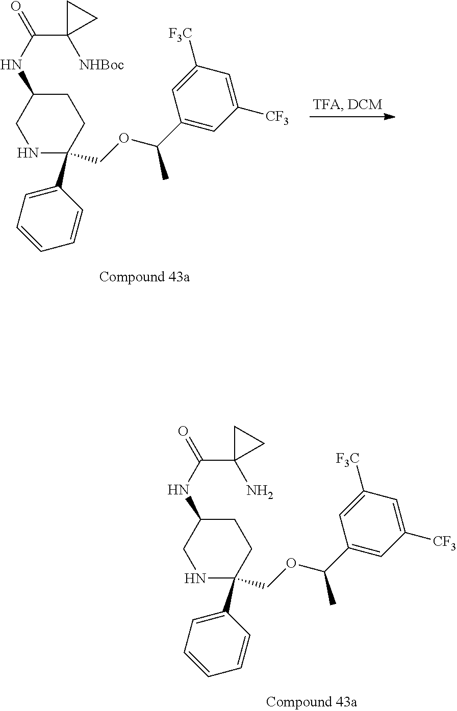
C1NC(C2=CC=CC=C2)(COC(C2=CC([CF3])=CC([F3C])=C2)C)CCC1NC(C1(N)CC1)=O.C1NC(C2=CC=CC=C2)(COC(C2=CC([CF3])=CC([F3C])=C2)C)CCC1NC(C1([NHBoc])CC1)=O
